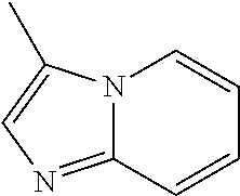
N12C(=NC=C1C)C=CC=C2
